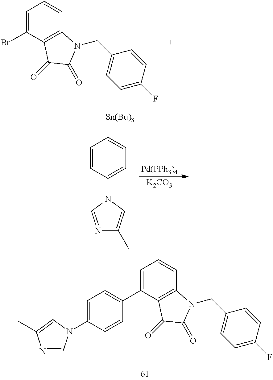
C1=C(C2=CC=C(N3C=NC(C)=C3)C=C2)C2=C(C=C1)N(CC1=CC=C(F)C=C1)C(=O)C2=O.C1=C(Br)C2=C(C=C1)N(CC1=CC=C(F)C=C1)C(=O)C2=O.[Pd(PPh3)4].[K2CO3].C1=CC(N2C=NC(C)=C2)=CC=C1[Sn(Bu)3]
